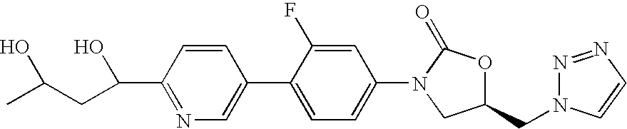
C(C1=NC=C(C2=CC=C(N3C(=O)OC(CN4N=NC=C4)C3)C=C2F)C=C1)(CC(C)O)O
